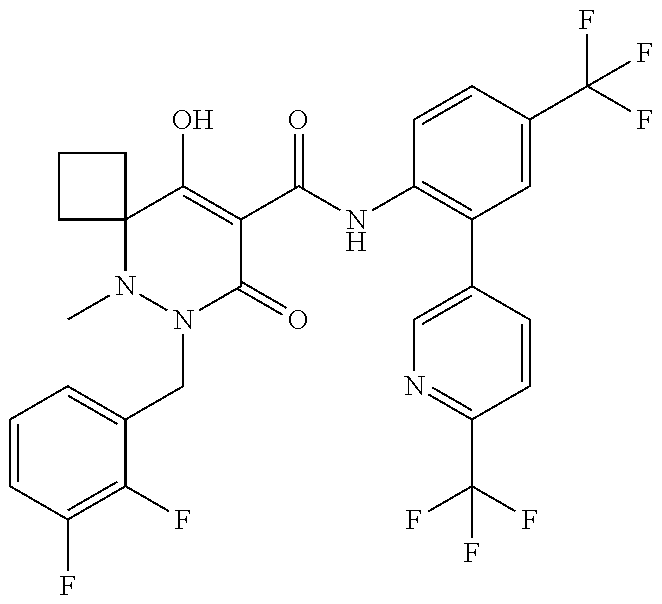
N1(C)N(CC2=CC=CC(F)=C2F)C(=O)C(C(NC2=C(C3=CN=C(C(F)(F)F)C=C3)C=C(C(F)(F)F)C=C2)=O)=C(O)C12CCC2
